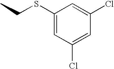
CCSC1=CC(Cl)=CC(Cl)=C1
